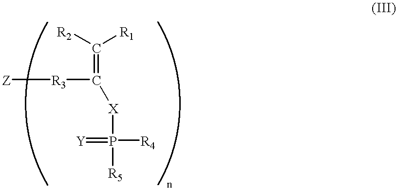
[Z][R3]C(=C([R2])[R1])[X]P([R5])([R4])=[Y]
